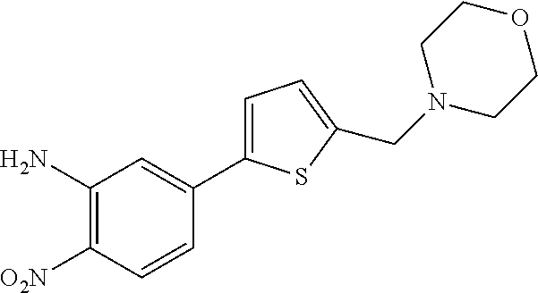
C1=C(C2=CC(N)=C([O2N])C=C2)SC(CN2CCOCC2)=C1
